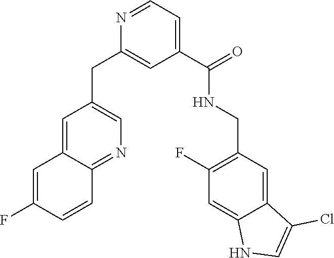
N1=CC=C(C(=O)NCC2=C(F)C=C3C(=C2)C(Cl)=CN3)C=C1CC1=CN=C2C(=C1)C=C(F)C=C2
